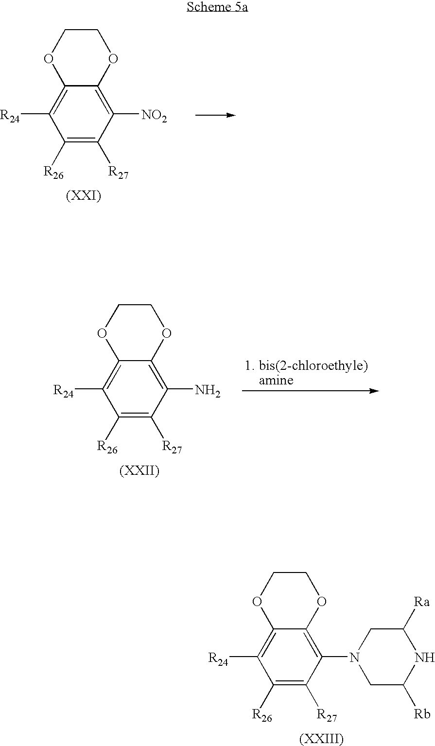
C1([R26])=C([R27])C([NO2])=C2C(=C1[R24])OCCO2.C1([R26])=C([R27])C(N)=C2C(=C1[R24])OCCO2.C1([R26])=C([R27])C(N2CC([Rb])NC([Ra])C2)=C2C(=C1[R24])OCCO2
